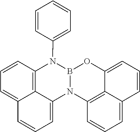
N12B(OC3=CC=CC4=CC=CC1=C34)N(C1=CC=CC=C1)C1=C3C(=CC=C1)C=CC=C23
